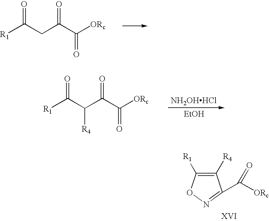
[R1]C(CC(C([ORc])=O)=O)=O.[NH2OHHCl].[EtOH].[R1]C(C(C(C([ORc])=O)=O)[R4])=O.C1([R4])=C([R1])ON=C1C([ORc])=O
